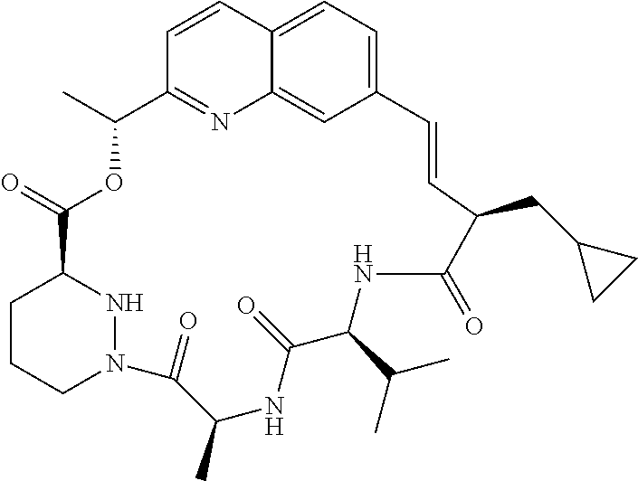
C12=CC=C3C(=C1)N=C(C=C3)C(C)OC(=O)C1CCCN(N1)C(=O)C(C)NC(=O)C(C(C)C)NC(=O)C(CC1CC1)C=C2
